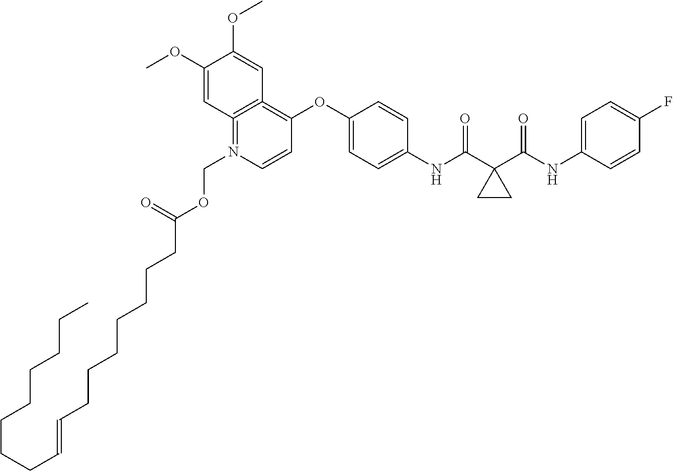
C1(OC)=CC2=C(=C(OC3=CC=C(NC(=O)C4(C(=O)NC5=CC=C(F)C=C5)CC4)C=C3)C=CN=2COC(CCCCCCCC=CCCCCCCCC)=O)C=C1OC
